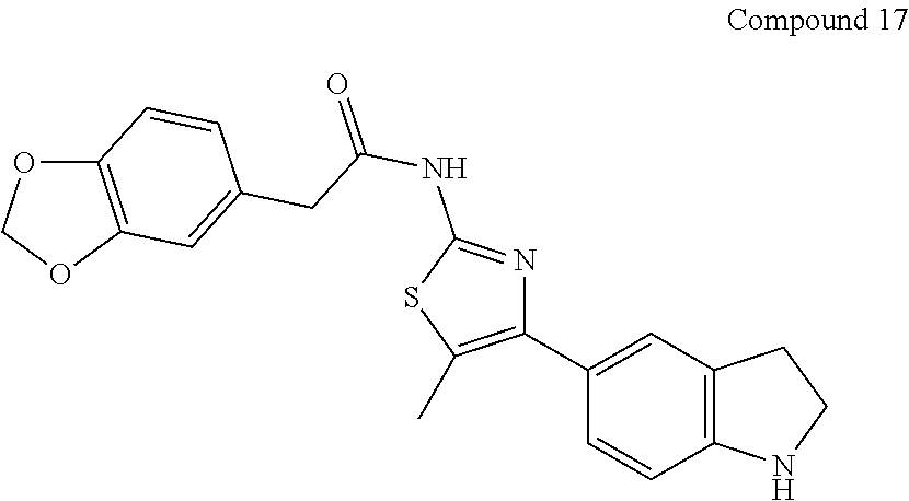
C1(C2=CC3=C(C=C2)NCC3)=C(C)SC(NC(=O)CC2=CC3=C(C=C2)OCO3)=N1
